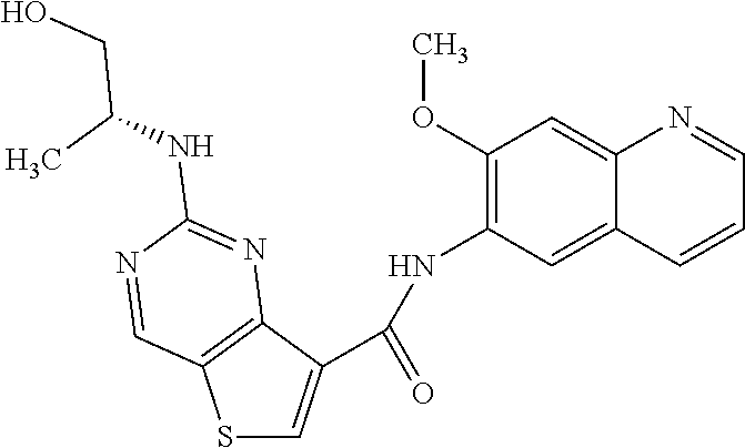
S1C=C(C(=O)NC2=C(OC)C=C3C(=C2)C=CC=N3)C2=C1C=NC(NC(C)CO)=N2
